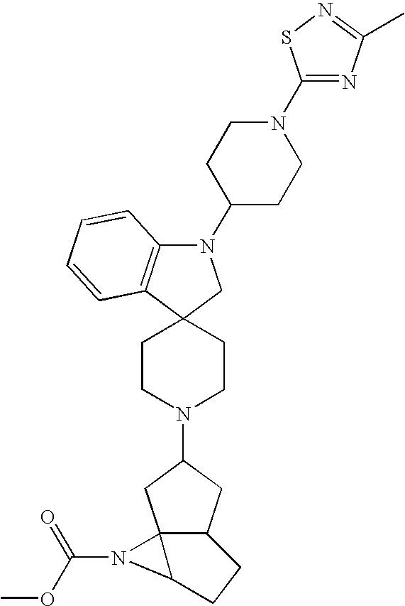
C12(CCN(C3CC45C(C3)CCC4N5C(OC)=O)CC1)CN(C1CCN(C3=NC(C)=NS3)CC1)C1=C2C=CC=C1
